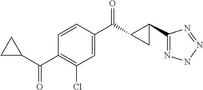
C1(Cl)=C(C(C2CC2)=O)C=CC(C(=O)C2C(C3=NNN=N3)C2)=C1
